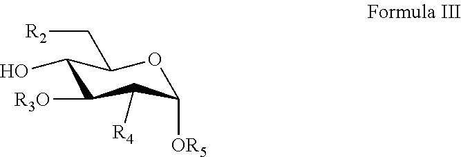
C1(O)C([R3O])C([R4])C([OR5])OC1C[R2]
